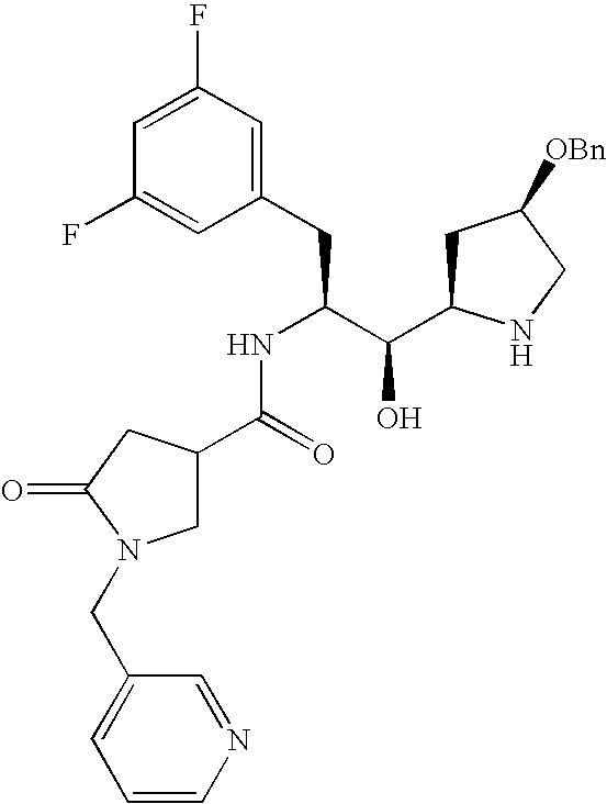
C1(F)=CC(F)=CC(CC(C(C2CC([OBn])CN2)O)NC(C2CN(CC3=CC=CN=C3)C(=O)C2)=O)=C1
